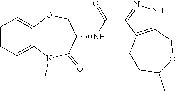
C1=CC=C2C(=C1)OCC(NC(=O)C1=NNC3=C1CCC(C)OC3)C(=O)N2C
